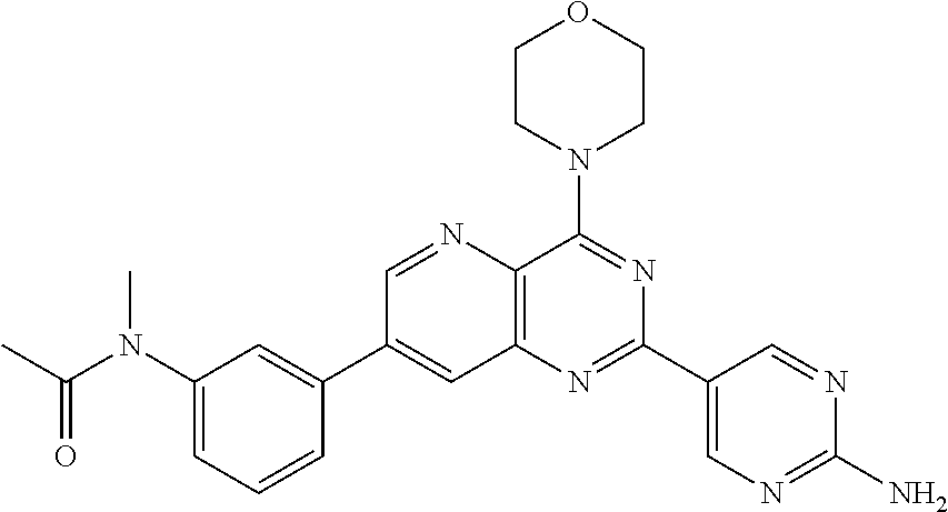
C1(N(C(C)=O)C)=CC=CC(C2=CC3=C(C(N4CCOCC4)=NC(C4=CN=C(N)N=C4)=N3)N=C2)=C1
